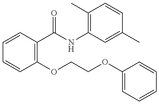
C1=CC(C(=O)NC2=C(C)C=CC(C)=C2)=C(OCCOC2=CC=CC=C2)C=C1
